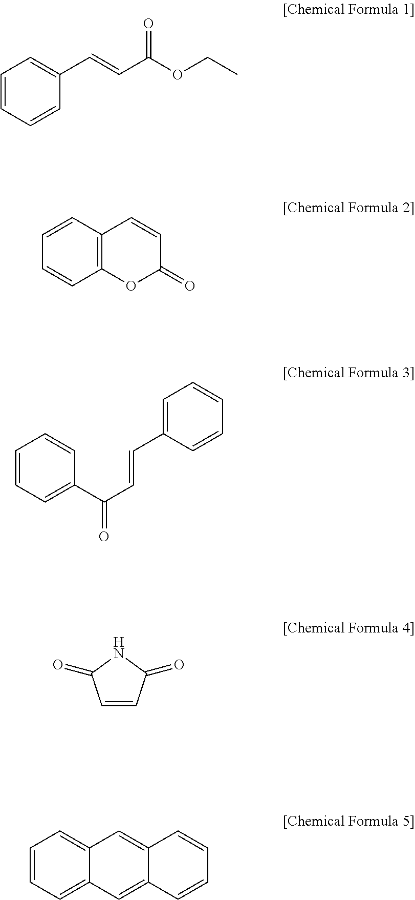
C1=CC=CC(C=CC(OCC)=O)=C1.C1=CC2=C(C=C1)OC(=O)C=C2.C1=CC=C(C(C=CC2=CC=CC=C2)=O)C=C1.C1=CC(=O)NC1=O.C1=CC=C2C(=C1)C=C1C(=C2)C=CC=C1
